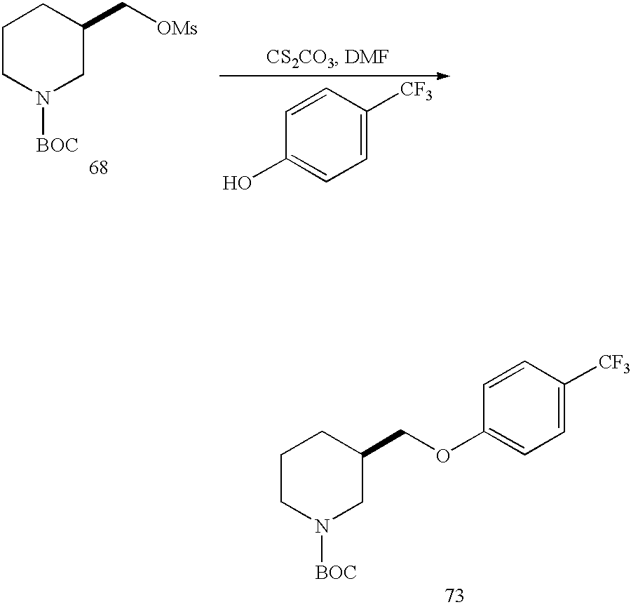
C1CN([BOC])CC(C[OMs])C1.C1=CC([CF3])=CC=C1O.C1CN([BOC])CC(COC2=CC=C([CF3])C=C2)C1
